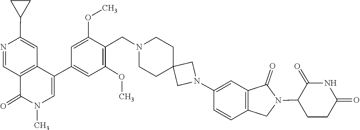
N1(C)C=C(C2=CC(OC)=C(CN3CCC4(CN(C5=CC6=C(CN(C7CCC(=O)NC7=O)C6=O)C=C5)C4)CC3)C(OC)=C2)C2=C(C=NC(C3CC3)=C2)C1=O
